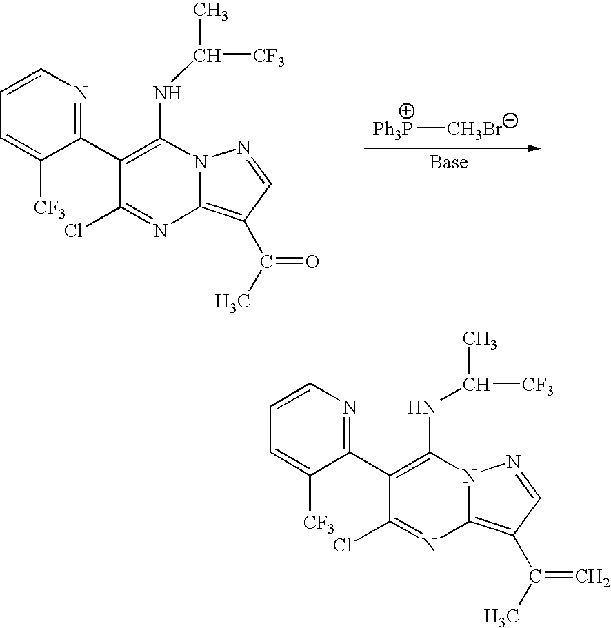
C1=C([CF3])C(C2=C(NC([CF3])C)N3C(=C(C(=C)C)C=N3)N=C2Cl)=NC=C1.C1=C([CF3])C(C2=C(NC([CF3])C)N3C(=C(C(=O)C)C=N3)N=C2Cl)=NC=C1.[Ph3P][CH3Br]
